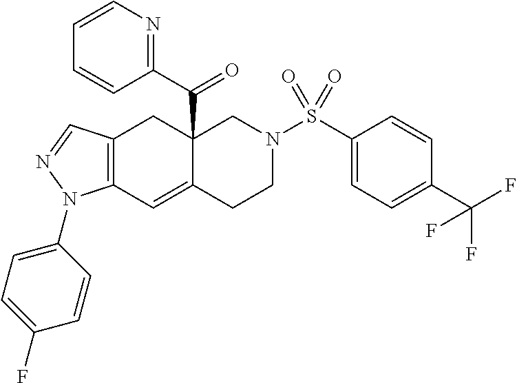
C12(C(C3=NC=CC=C3)=O)C(=CC3=C(C1)C=NN3C1=CC=C(F)C=C1)CCN(S(C1=CC=C(C(F)(F)F)C=C1)(=O)=O)C2
